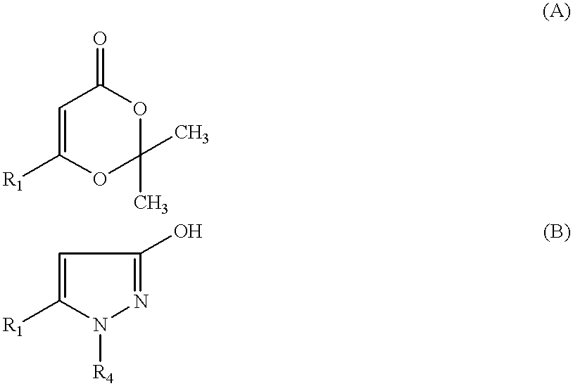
C1=C([R1])OC(C)(C)OC1=O.C1=C([R1])N([R4])N=C1O
